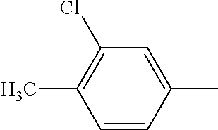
C1(C)=CC(Cl)=C(C)C=C1
